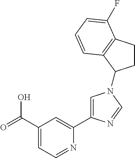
C1(C(=O)O)=CC=NC(C2=CN(C3CCC4=C3C=CC=C4F)C=N2)=C1
